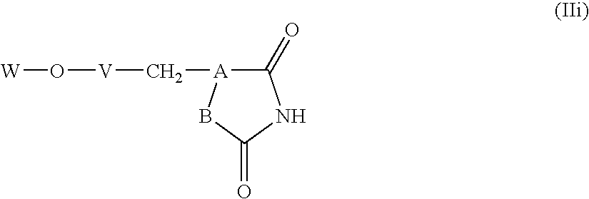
[W]O[V]C[A]1C(=O)NC(=O)B1
